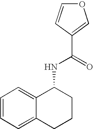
C12=CC=CC=C1CCCC2NC(=O)C1=COC=C1
